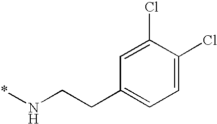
C(CC1=CC=C(Cl)C(Cl)=C1)N*
